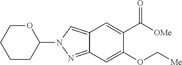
C1CC(N2N=C3C(=C2)C=C(C([OMe])=O)C(OC[Me])=C3)OCC1
